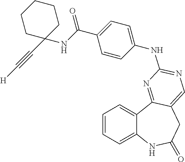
C1=CC=C2C(=C1)C1=NC(NC3=CC=C(C(=O)NC4(C#C[H])CCCCC4)C=C3)=NC=C1CC(=O)N2
